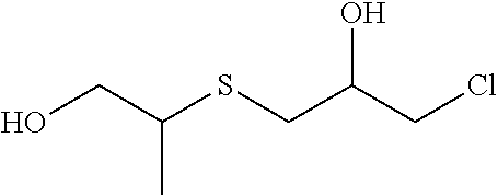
OCC(SCC(CCl)O)C
